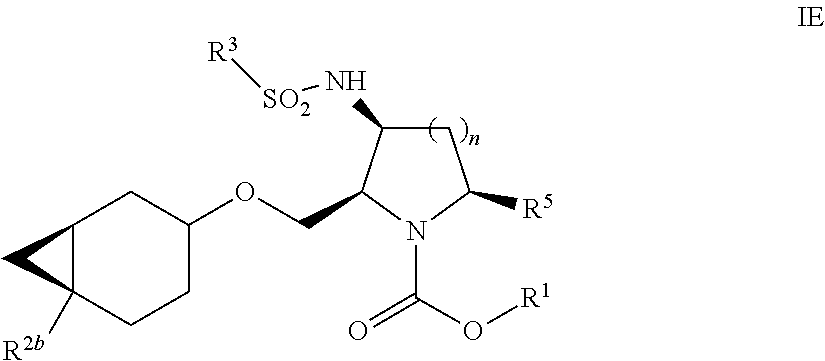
C1C2([R2b])C1CC(OCC1C(N[SO2][R3])CC([R5])N1C(O[R1])=O)CC2
